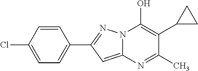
C12=CC(C3=CC=C(Cl)C=C3)=NN1C(O)=C(C1CC1)C(C)=N2
